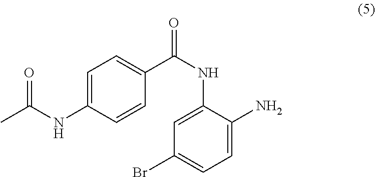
C1=CC(NC(=O)C)=CC=C1C(NC1=CC(Br)=CC=C1N)=O
